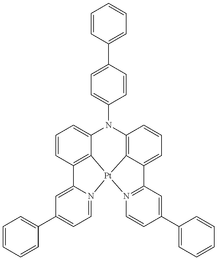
C1=C(C2=CC=CC=C2)C=CC(N2C3=CC=CC4=C3[Pt]3(C5=C2C=CC=C5C2=N3C=CC(C3=CC=CC=C3)=C2)N2=CC=C(C3=CC=CC=C3)C=C42)=C1
